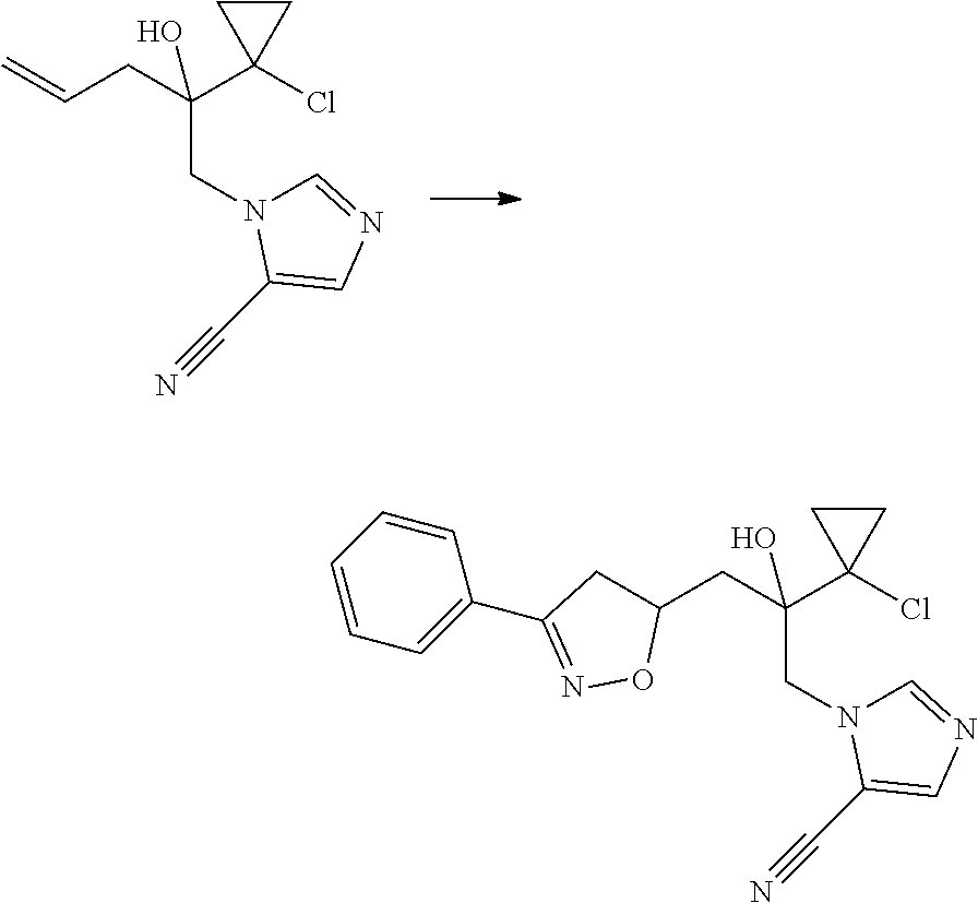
C(C(CN1C=NC=C1C#N)(C1(Cl)CC1)O)C=C.C(C(CN1C=NC=C1C#N)(C1(Cl)CC1)O)C1CC(C2=CC=CC=C2)=NO1
